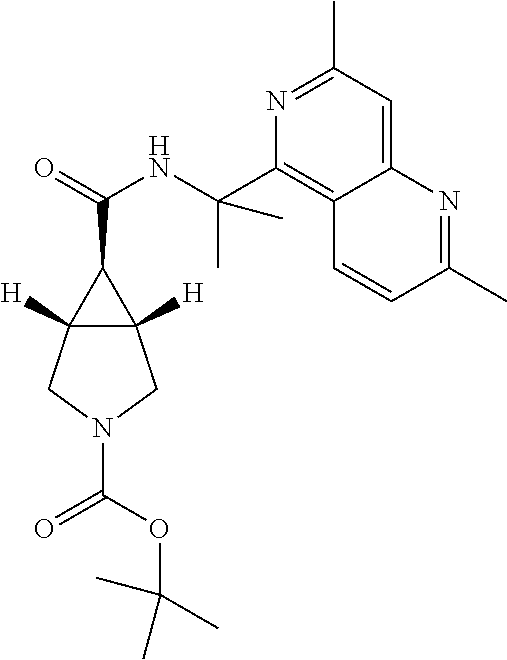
C12([H])C([H])(C1C(=O)NC(C1=C3C(=CC(C)=N1)N=C(C)C=C3)(C)C)CN(C(=O)OC(C)(C)C)C2
